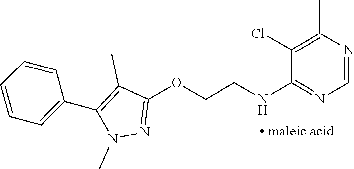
C1(NCCOC2=NN(C)C(C3=CC=CC=C3)=C2C)=NC=NC(C)=C1Cl.[ maleic acid]
